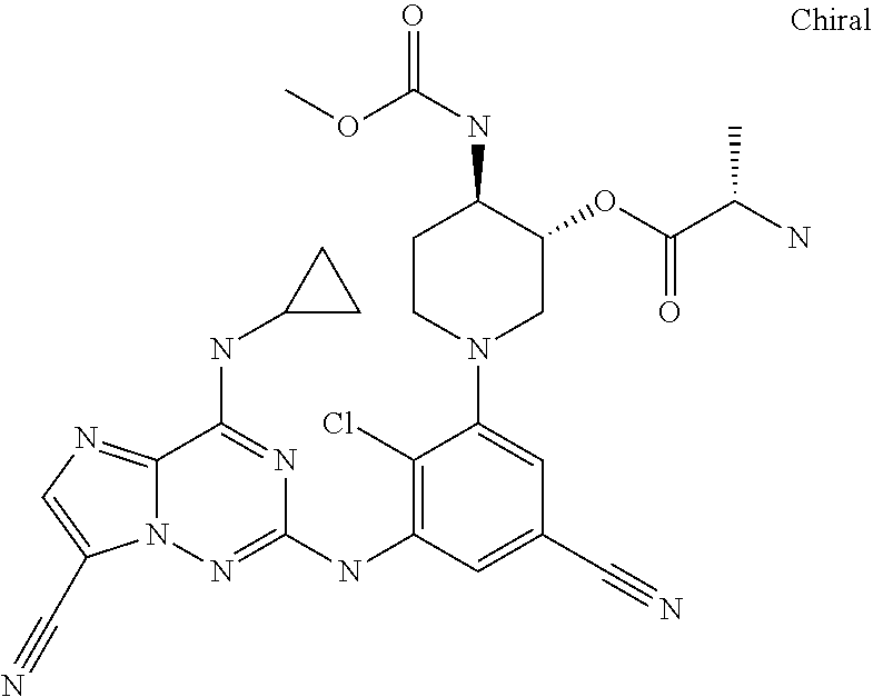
C12=NC=C(C#N)N1N=C(NC1=C(Cl)C(N3CC(OC(C(N)C)=O)C(NC(=O)OC)CC3)=CC(C#N)=C1)N=C2NC1CC1
